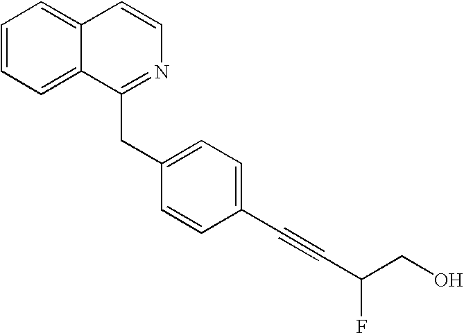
C(F)(CO)C#CC1=CC=C(CC2=NC=CC3=CC=CC=C32)C=C1
